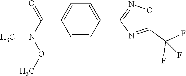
C1=CC(C2=NOC(C(F)(F)F)=N2)=CC=C1C(=O)N(OC)C
